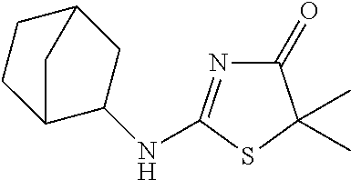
C1(NC2=NC(=O)C(C)(C)S2)C2CCC(C1)C2
